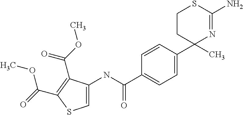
N(C(=O)C1=CC=C(C2(C)N=C(N)SCC2)C=C1)C1=CSC(C(=O)OC)=C1C(=O)OC
